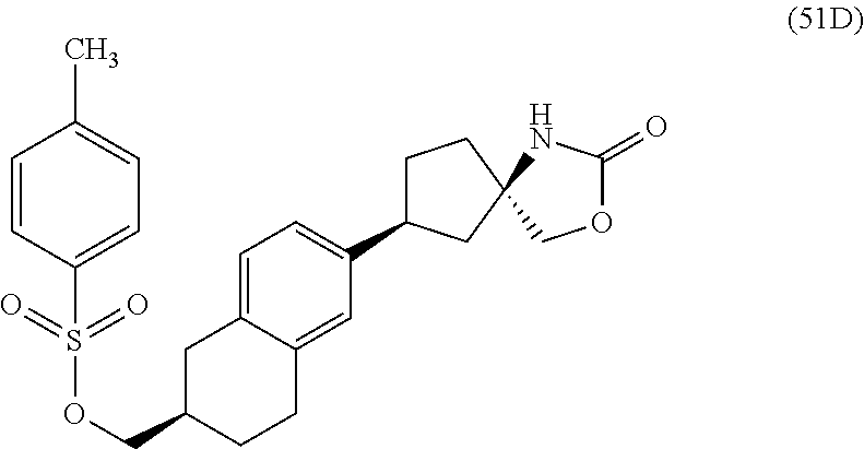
O1C(=O)NC2(C1)CCC(C1=CC=C3C(=C1)CCC(COS(=O)(=O)C1=CC=C(C)C=C1)C3)C2
